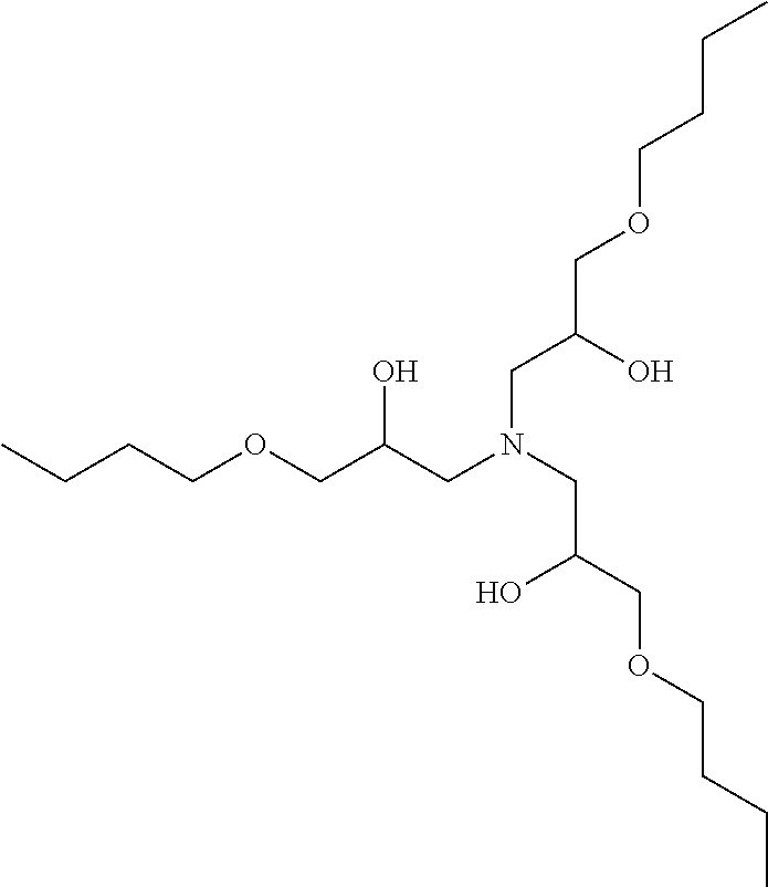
CCCCOCC(O)CN(CC(O)COCCCC)CC(O)COCCCC
